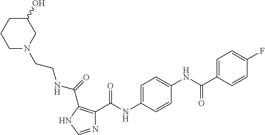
C1=C(NC(C2=C(C(=O)NCCN3CC(O)CCC3)NC=N2)=O)C=CC(NC(C2=CC=C(F)C=C2)=O)=C1
